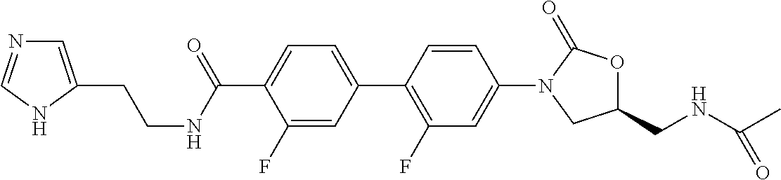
C1(C(NCCC2=CN=CN2)=O)=CC=C(C2=C(F)C=C(N3CC(CNC(C)=O)OC3=O)C=C2)C=C1F
